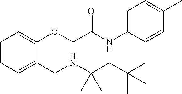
C1=CC=C(CNC(CC(C)(C)C)(C)C)C(OCC(NC2=CC=C(C)C=C2)=O)=C1
